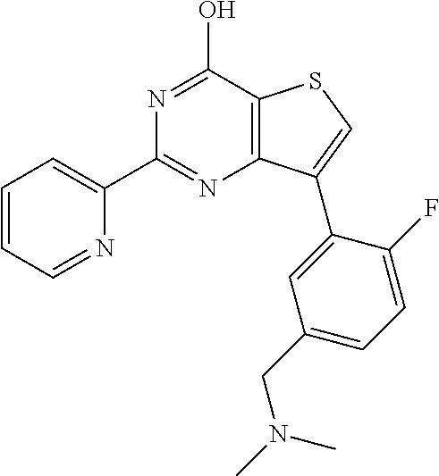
C1(C2=NC3=C(C(O)=N2)SC=C3C2=CC(CN(C)C)=CC=C2F)=CC=CC=N1
